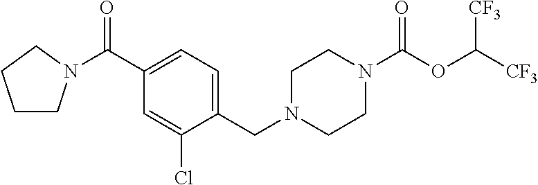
C1(C(=O)N2CCCC2)=CC=C(CN2CCN(C(OC([CF3])[CF3])=O)CC2)C(Cl)=C1
